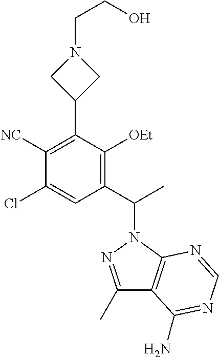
C1(Cl)=CC(C(C)N2N=C(C)C3=C2N=CN=C3N)=C([OEt])C(C2CN(CCO)C2)=C1[NC]
